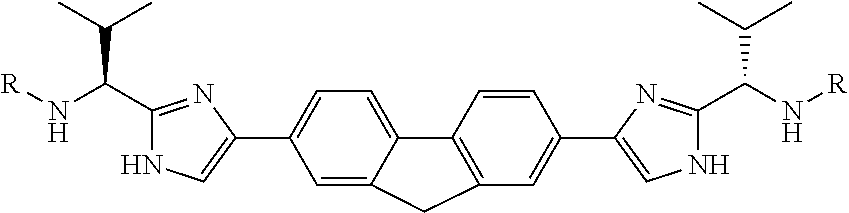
C1=C2C(=CC=C1C1=CNC(C(C(C)C)N[R])=N1)C1=C(C=C(C3=CNC(C(N[R])C(C)C)=N3)C=C1)C2
